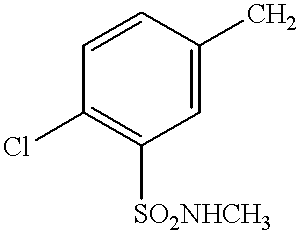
C1=CC(Cl)=C([SO2NHCH3])C=C1C
